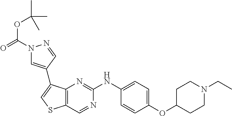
C1=C(NC2=NC3=C(C=N2)SC=C3C2=CN(C(=O)OC(C)(C)C)N=C2)C=CC(OC2CCN(CC)CC2)=C1
